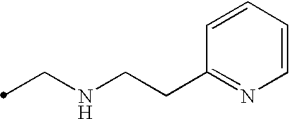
C(NCCC1=NC=CC=C1)C
